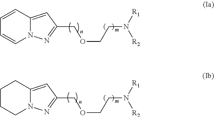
C1=CN2C(=CC(COCCN([R2])[R1])=N2)C=C1.C1CN2C(=CC(COCCN([R2])[R1])=N2)CC1
